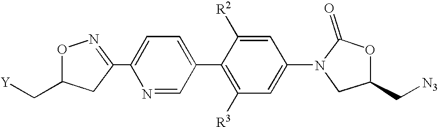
[Y]CC1ON=C(C2=CC=C(C3=C([R3])C=C(N4C(=O)OC(C[N3])C4)C=C3[R2])C=N2)C1
